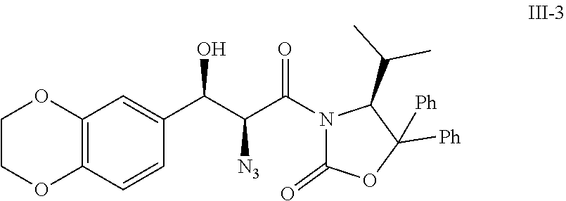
N1(C(C(C(C2=CC3=C(C=C2)OCCO3)O)[N3])=O)C(=O)OC([Ph])([Ph])C1C(C)C
